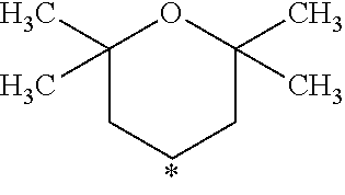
C1(C)(C)CCCC(C)(C)O1
